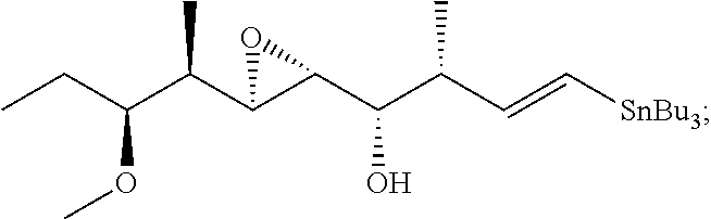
CCC(C(C1C(C(C(C=C[SnBu3])C)O)O1)C)OC
